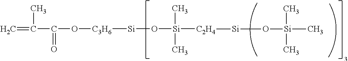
C(C(O[C3H6][Si]O[Si]([C2H4][Si]O[Si](C)(C)C)(C)C)=O)(=C)C
